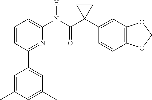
C1=CC(C2=CC(C)=CC(C)=C2)=NC(N(C(C2(C3=CC4=C(C=C3)OCO4)CC2)=O)[H])=C1
